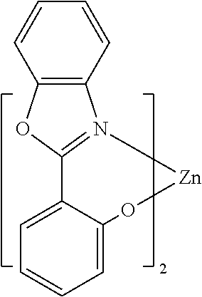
C12=CC=CC=C1O[Zn]N1=C2OC2=C1C=CC=C2
